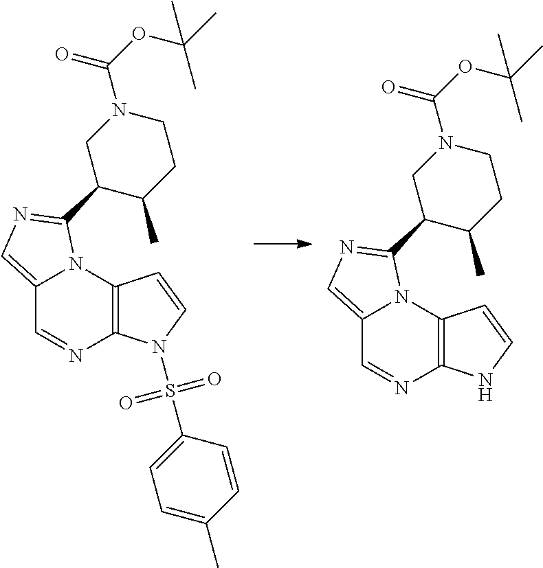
C12=CN=C(C3C(C)CCN(C(OC(C)(C)C)=O)C3)N1C1=C(N=C2)N(S(C2=CC=C(C)C=C2)(=O)=O)C=C1.C12=CN=C(C3C(C)CCN(C(OC(C)(C)C)=O)C3)N1C1=C(N=C2)NC=C1
